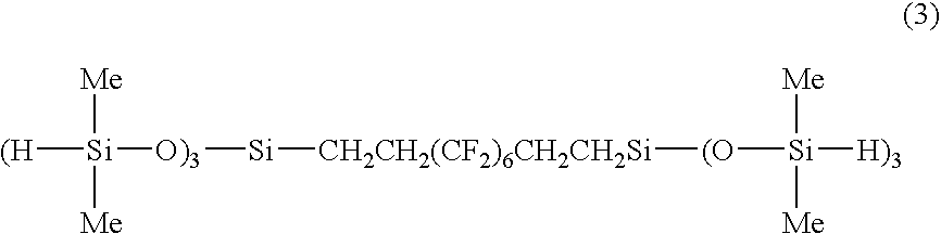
[(H][Si]([O)3][Si][CH2CH2(CF2)6CH2CH2Si][(O][Si]([H)3])([Me])[Me])([Me])[Me]
